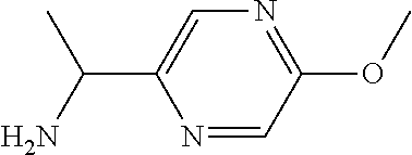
N1=C(OC)C=NC(C(C)N)=C1
